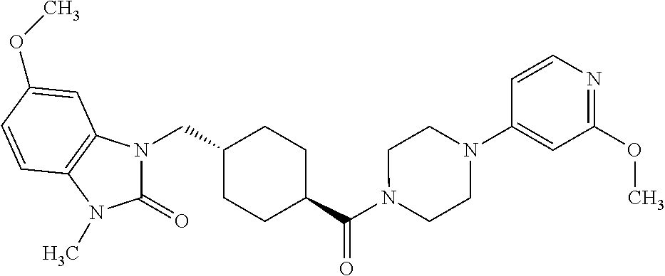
N1(CC2CCC(C(N3CCN(C4=CC(OC)=NC=C4)CC3)=O)CC2)C(=O)N(C)C2=C1C=C(OC)C=C2
